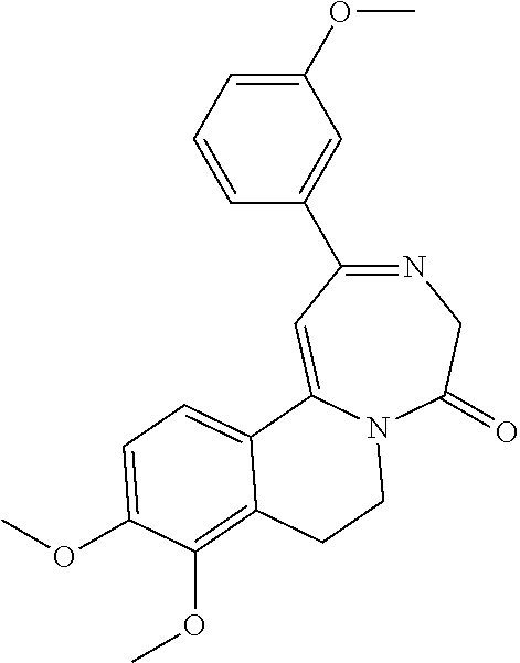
N1=C(C2=CC(OC)=CC=C2)C=C2N(C(=O)C1)CCC1=C(OC)C(OC)=CC=C21
